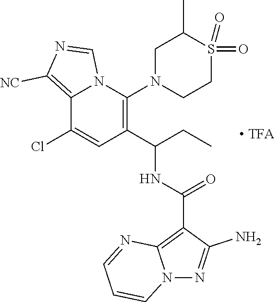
C12=C([NC])N=CN1C(N1CCS(=O)(=O)C(C)C1)=C(C(NC(C1=C3N(N=C1N)C=CC=N3)=O)CC)C=C2Cl
